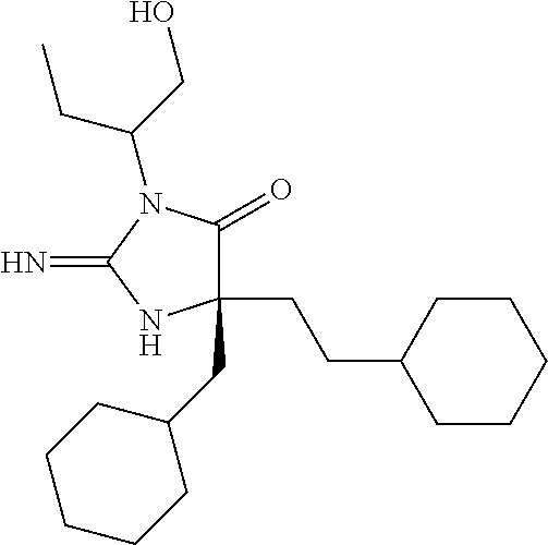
C1(CCC2CCCCC2)(CC2CCCCC2)C(=O)N(C(CO)CC)C(=N)N1
